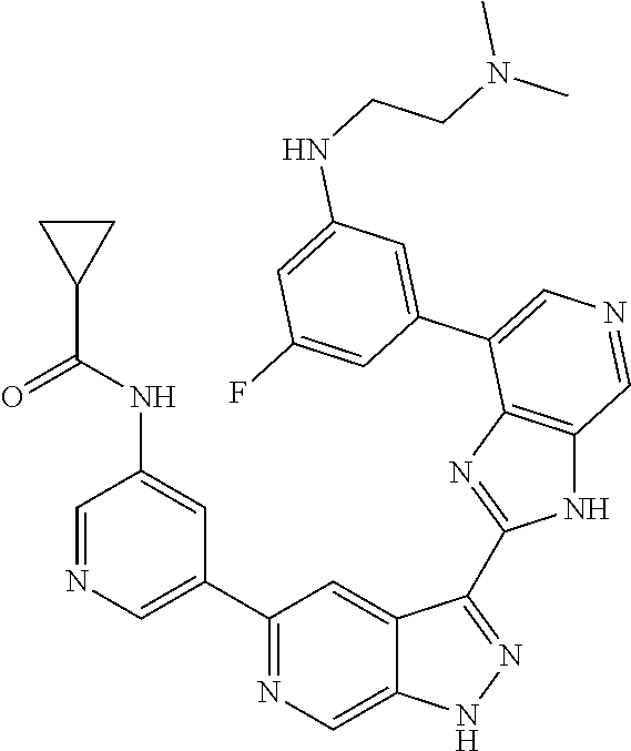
C1(C2=CN=CC(NC(=O)C3CC3)=C2)=NC=C2C(=C1)C(C1=NC3=C(N1)C=NC=C3C1=CC(NCCN(C)C)=CC(F)=C1)=NN2
